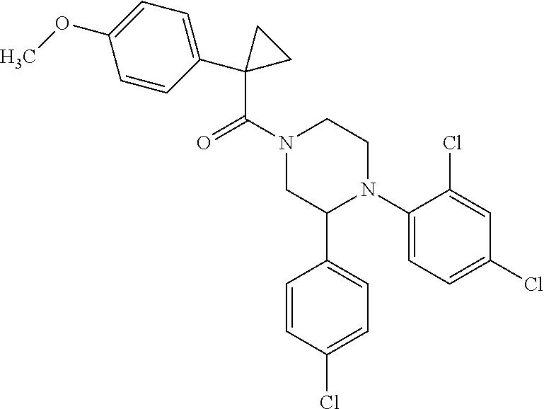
C1(C(N2CC(C3=CC=C(Cl)C=C3)N(C3=CC=C(Cl)C=C3Cl)CC2)=O)(C2=CC=C(OC)C=C2)CC1
